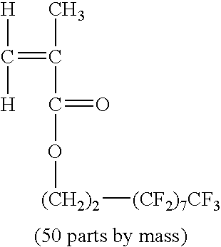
[H]C([H])=C(C)C(=O)O[(CH2)2][(CF2)7CF3]
